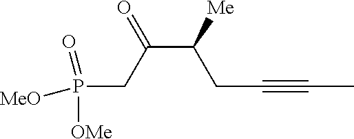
C(C([Me])CC#CC)(CP([OMe])(=O)[MeO])=O
